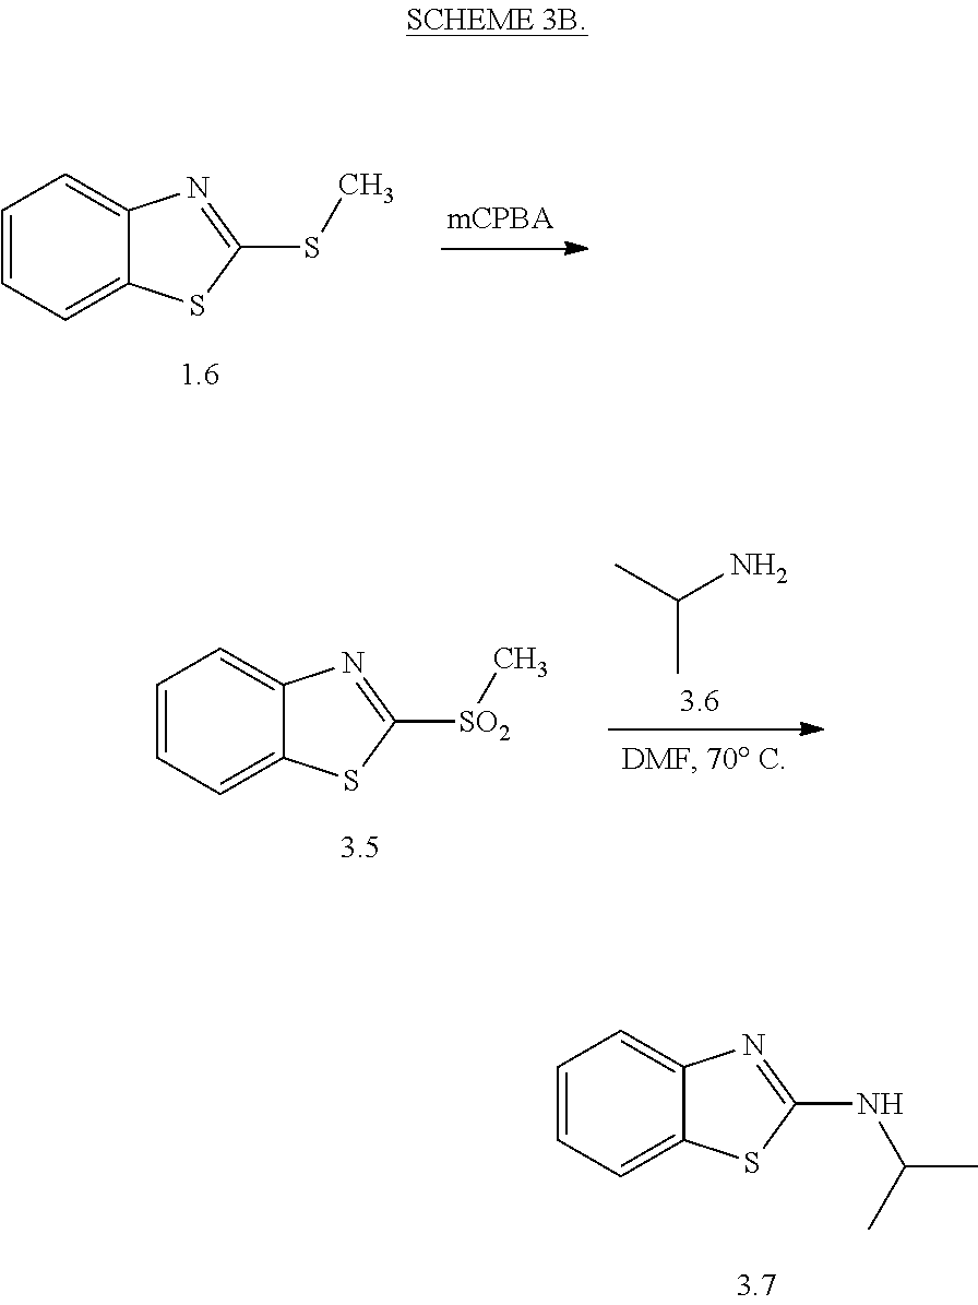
C1=CC=C2C(=C1)N=C(NC(C)C)S2.C1=CC=C2C(=C1)N=C(SC)S2.C1=CC=C2C(=C1)N=C([SO2]C)S2.C(C)(C)N
